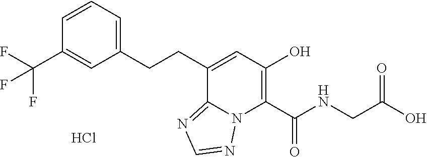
C(C1=CC(O)=C(C(NCC(O)=O)=O)N2C1=NC=N2)CC1=CC=CC(C(F)(F)F)=C1.Cl
